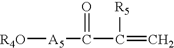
[R4O][A5]C(=O)C([R5])=C
